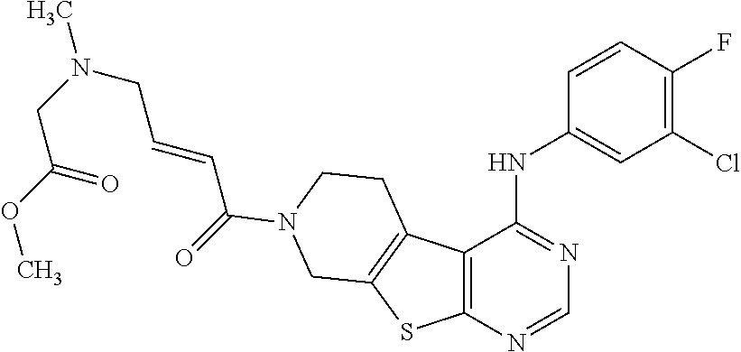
C(C=CC(=O)N1CCC2=C(SC3=C2C(NC2=CC(Cl)=C(F)C=C2)=NC=N3)C1)N(C)CC(OC)=O
